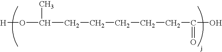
[H]OC(C)CCCCCC(=O)O
